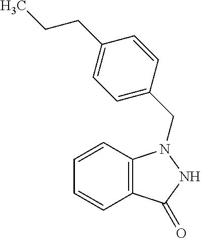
C12=C(C(=O)NN1CC1=CC=C(CCC)C=C1)C=CC=C2
